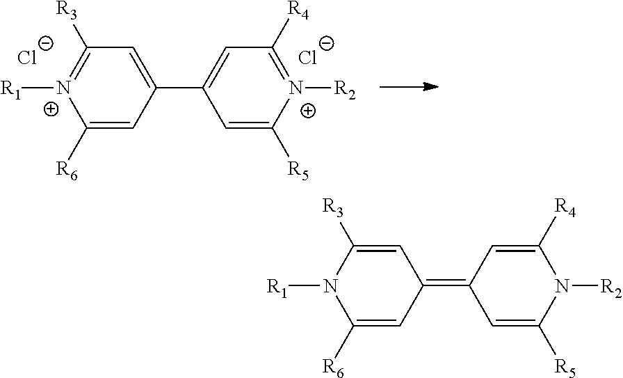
C1(=C2C=C([R4])N([R2])C([R5])=C2)C=C([R3])N([R1])C([R6])=C1.C1(C2=CC([R4])=[N+]([R2])C([R5])=C2)=CC([R3])=[N+]([R1])C([R6])=C1.[Cl-].[Cl-]
